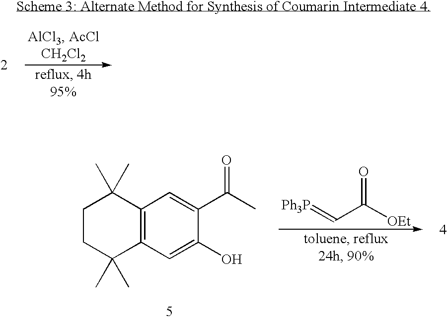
C12=C(C=C(O)C(C(C)=O)=C1)C(C)(C)CCC2(C)C.[Ph3P]=CC([OEt])=O
